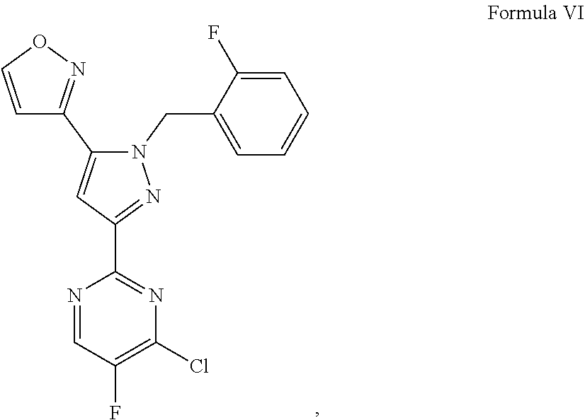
C1(F)=C(Cl)N=C(C2=NN(CC3=CC=CC=C3F)C(C3=NOC=C3)=C2)N=C1
